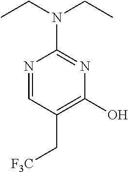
C1(O)=C(C[F3C])C=NC(N(CC)CC)=N1
